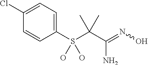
C1=CC(Cl)=CC=C1S(C(C(=NO)N)(C)C)(O)O
